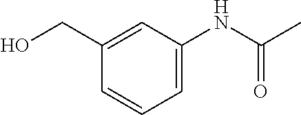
C1=C(CO)C=CC=C1NC(C)=O
